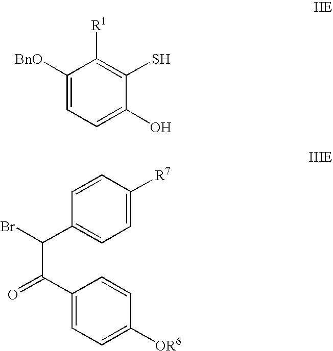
C1([BnO])=CC=C(O)C(S)=C1[R1].O=C(C(Br)C1=CC=C([R7])C=C1)C1=CC=C([OR6])C=C1
